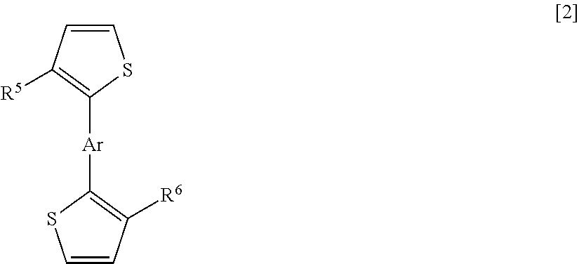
C1([Ar]C2=C([R6])C=CS2)=C([R5])C=CS1
